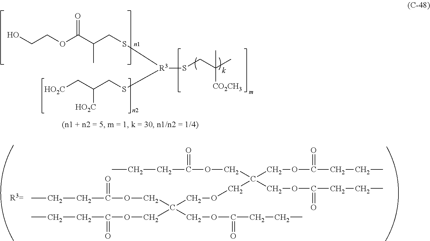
C(O)COC(C(CS[R3](SCC(C[HO2C])[HO2C])SCC(C)(C)[CO2CH3])C)=O.C(COCC(COC(CCC)=O)(COC(CCC)=O)COC(CCC)=O)(COC(CCC)=O)(COC(CCC)=O)COC(CCC)=O
